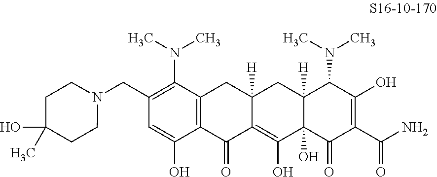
C1(CN2CCC(O)(C)CC2)=C(N(C)C)C2=C(C(O)=C1)C(=O)C1=C(O)C3(O)C([H])(CC1([H])C2)C(N(C)C)C(O)=C(C(N)=O)C3=O
